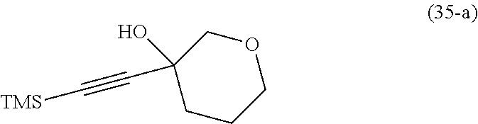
C1OCC(O)(C#C[TMS])CC1
